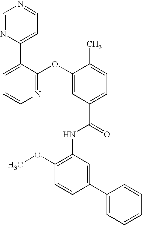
N1=C(OC2=CC(C(=O)NC3=C(OC)C=CC(C4=CC=CC=C4)=C3)=CC=C2C)C(C2=CC=NC=N2)=CC=C1
